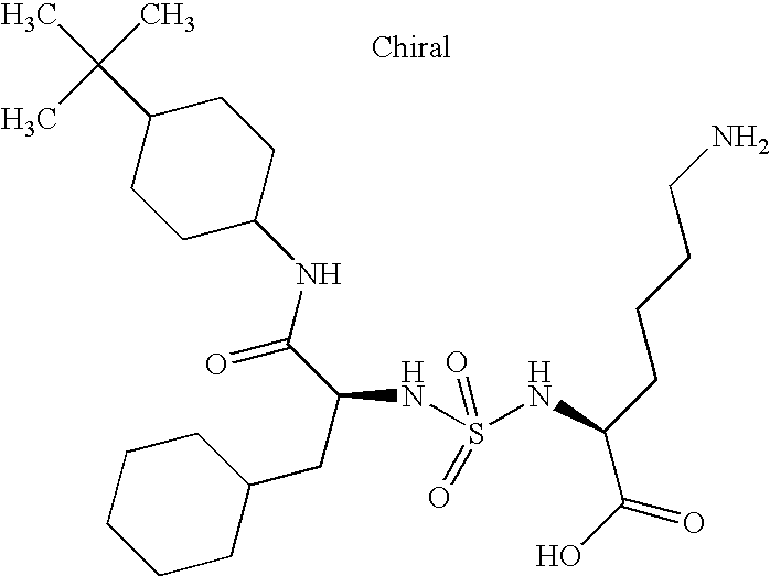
C1C(C(C)(C)C)CCC(NC(C(CC2CCCCC2)NS(NC(C(=O)O)CCCCN)(=O)=O)=O)C1
